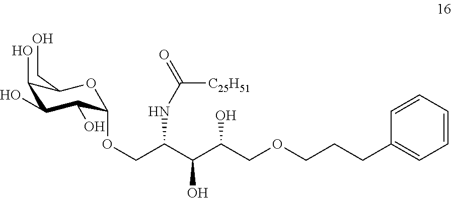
O(CC(C(C(COCCCC1=CC=CC=C1)O)O)NC(=O)[C25H51])C1C(O)C(O)C(O)C(CO)O1
